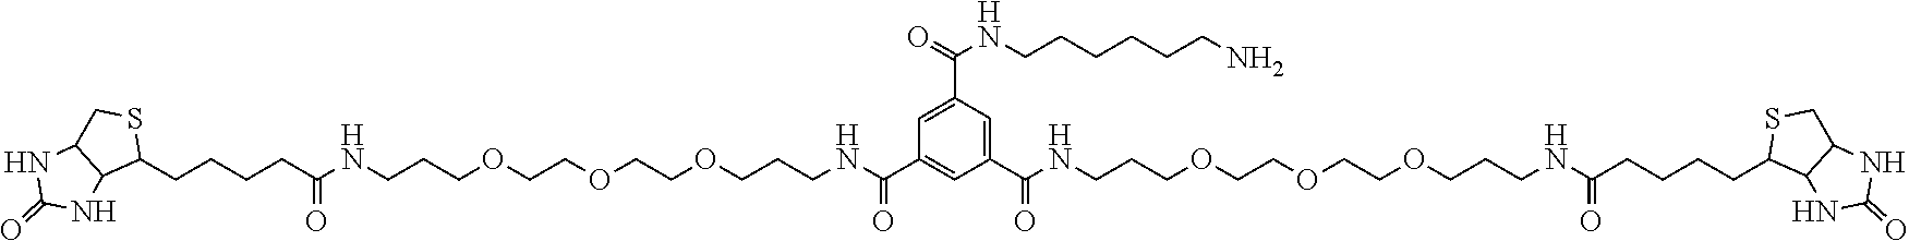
C1=C(C(NCCCCCCN)=O)C=C(C(NCCCOCCOCCOCCCNC(CCCCC2SCC3C2NC(=O)N3)=O)=O)C=C1C(NCCCOCCOCCOCCCNC(CCCCC1SCC2C1NC(=O)N2)=O)=O
